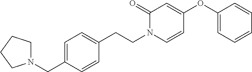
N1(CC2=CC=C(CCN3C=CC(OC4=CC=CC=C4)=CC3=O)C=C2)CCCC1
